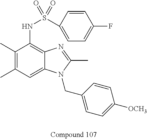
C1(C)=C(C)C=C2C(=C1NS(C1=CC=C(F)C=C1)(=O)=O)N=C(C)N2CC1=CC=C([OCH3])C=C1
